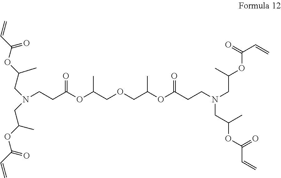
N(CCC(OC(COCC(OC(CCN(CC(OC(C=C)=O)C)CC(OC(C=C)=O)C)=O)C)C)=O)(CC(OC(C=C)=O)C)CC(OC(C=C)=O)C
